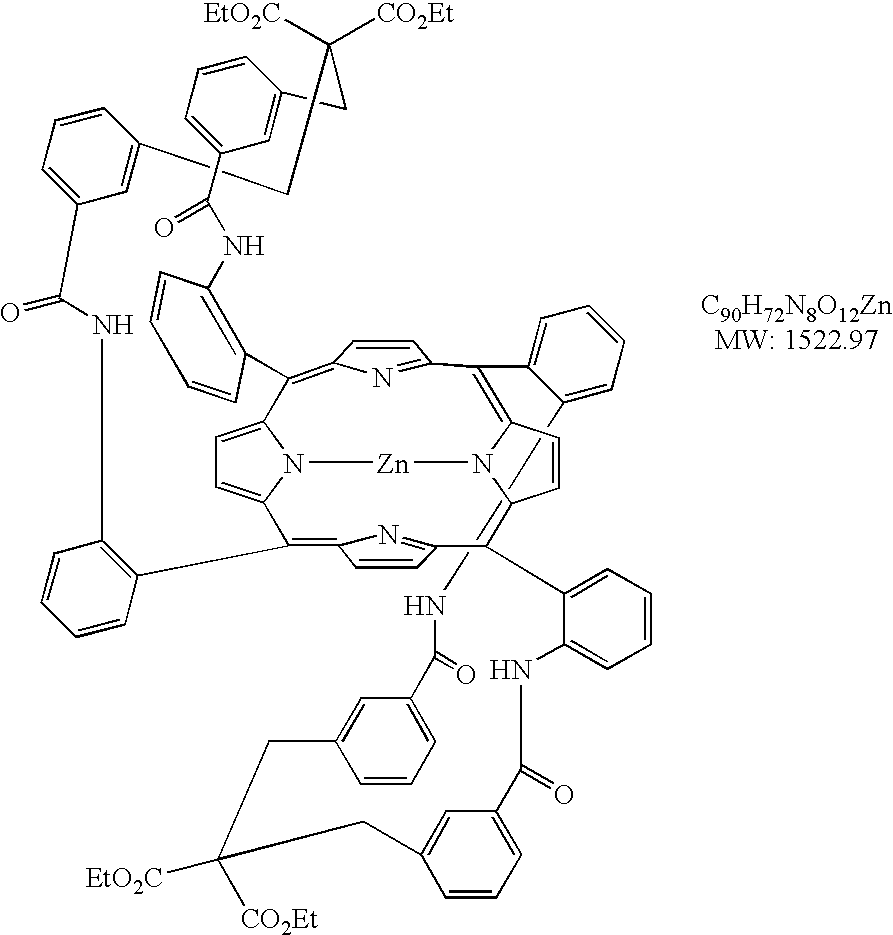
C12=CC=CC=C1C1=C3C=CC4C(C5=NC(=C6C7=C(C=CC=C7)NC(=O)C7=CC=CC(=C7)CC([CO2Et])([EtO2C])CC7=CC(=CC=C7)C(=O)NC7=C(C(=C8C=CC1=N8)C1=CC=C6N1[Zn]N34)C=CC=C7)C=C5)C1=CC=CC=C1NC(=O)C1=CC=CC(=C1)CC([CO2Et])([EtO2C])CC1=CC(=CC=C1)C(=O)N2.[C90H72N8O12ZnMW: 1522.97]
